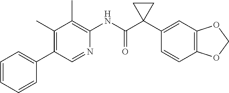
C1(C)=C(C2=CC=CC=C2)C=NC(NC(C2(C3=CC4=C(C=C3)OCO4)CC2)=O)=C1C
